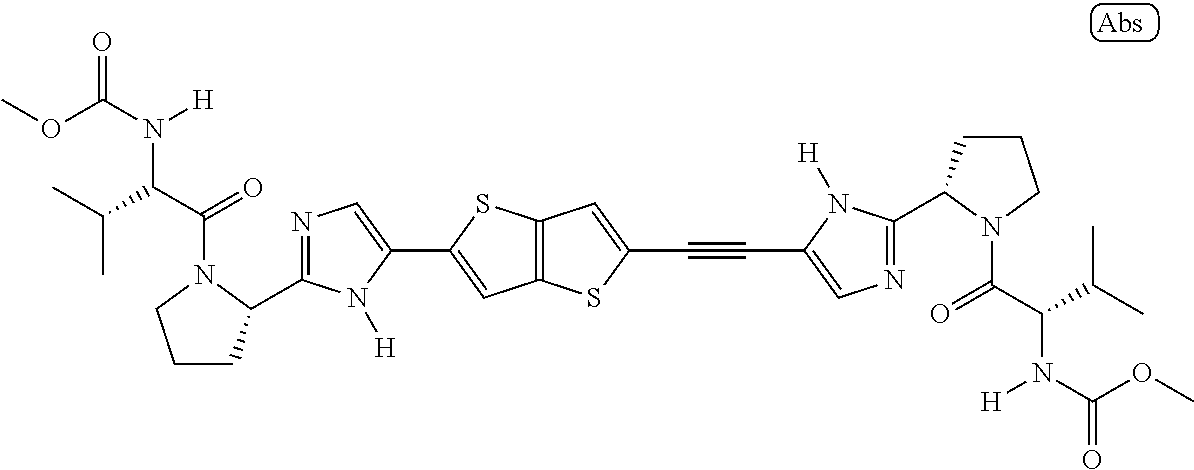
C12=C(SC(C#CC3=CN=C(C4CCCN4C(=O)C(C(C)C)N(C(=O)OC)[H])N3[H])=C1)C=C(C1=CN=C(C3CCCN3C(=O)C(N([H])C(=O)OC)C(C)C)N1[H])S2
